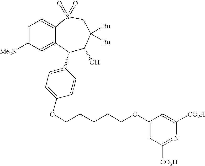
C1(C2=CC=C(OCCCCCOC3=CC([CO2H])=NC([CO2H])=C3)C=C2)C(O)C([Bu])([Bu])CS(=O)(=O)C2=CC=C([Me2N])C=C12
